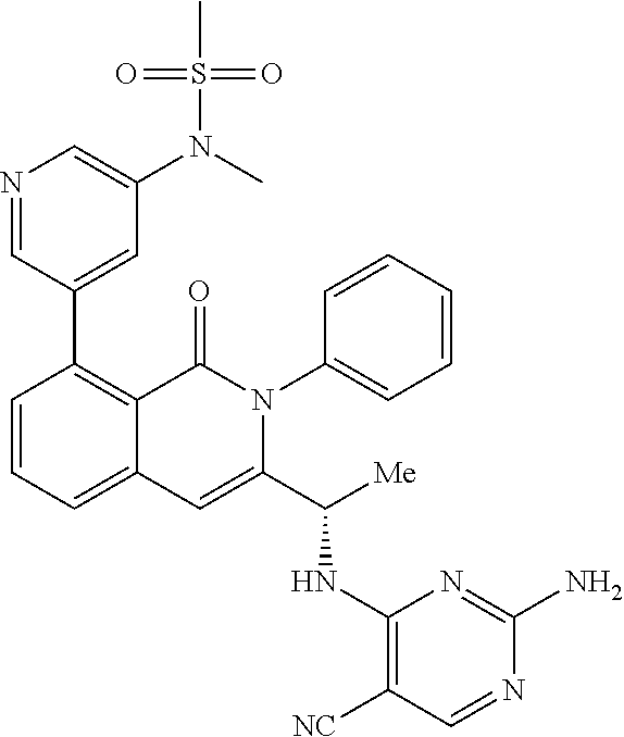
C1=CC=C2C(=C1C1=CC(N(S(=O)(=O)C)C)=CN=C1)C(=O)N(C1=CC=CC=C1)C(C([Me])NC1=C([NC])C=NC(N)=N1)=C2
